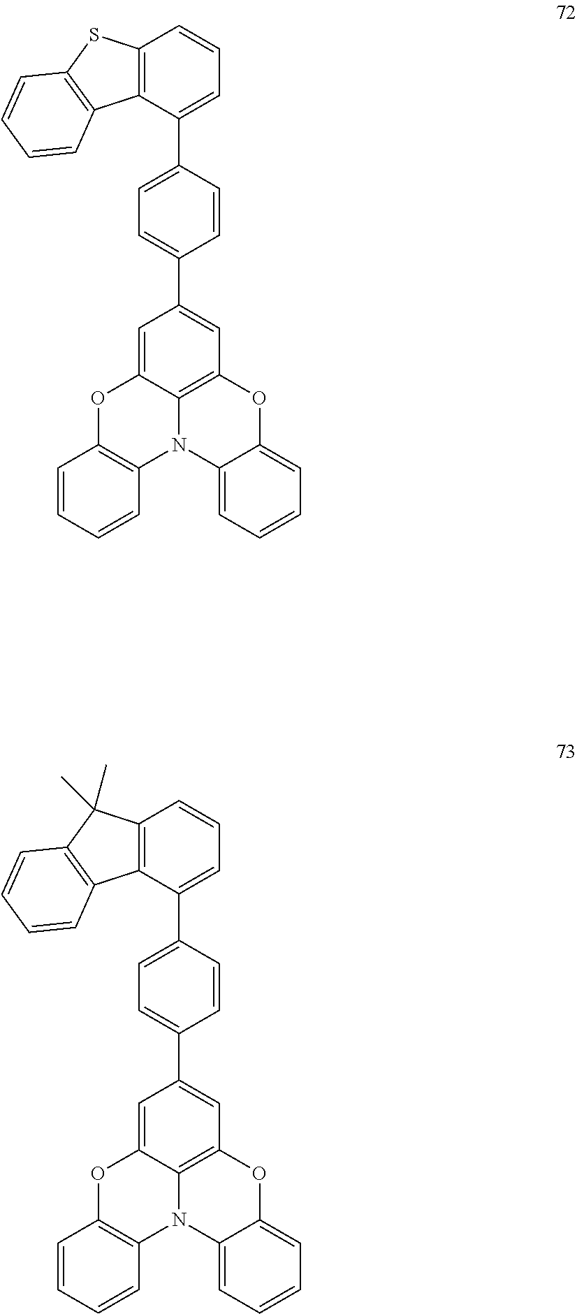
C12=C(N3C4=C(OC5=CC=CC=C35)C=C(C3=CC=C(C5=CC=CC6=C5C5=C(S6)C=CC=C5)C=C3)C=C4O1)C=CC=C2.C12=C(N3C4=C(OC5=CC=CC=C35)C=C(C3=CC=C(C5=CC=CC6=C5C5=C(C6(C)C)C=CC=C5)C=C3)C=C4O1)C=CC=C2
